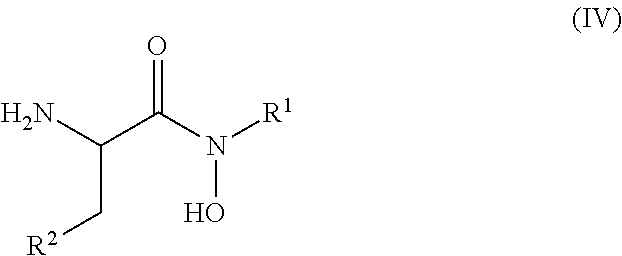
NC(C(N([R1])O)=O)C[R2]
